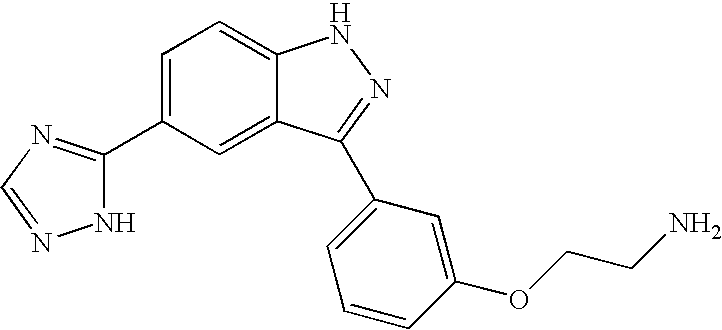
C1(C2=NC=NN2)=CC=C2C(=C1)C(C1=CC=CC(OCCN)=C1)=NN2
